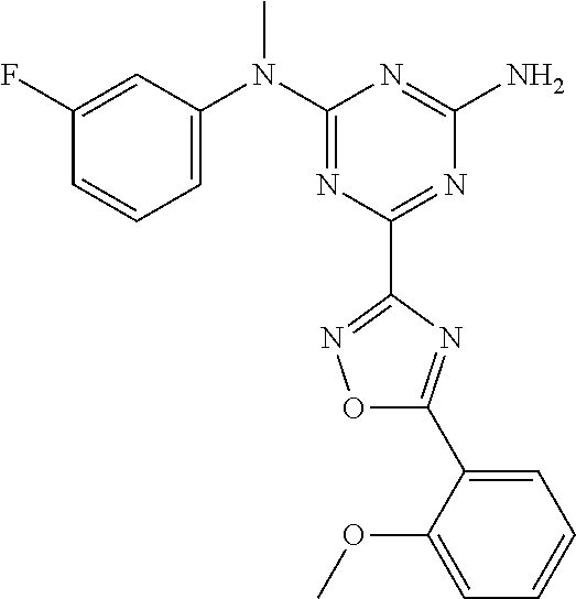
C1(F)=CC(N(C2=NC(C3=NOC(C4=CC=CC=C4OC)=N3)=NC(N)=N2)C)=CC=C1
